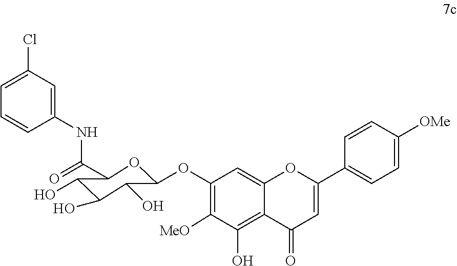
C1=C(Cl)C=C(NC(=O)C2OC(OC3=C([MeO])C(O)=C4C(=C3)OC(C3=CC=C([OMe])C=C3)=CC4=O)C(O)C(O)C2O)C=C1
